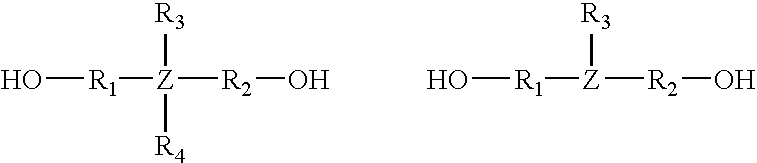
O[R1][Z]([R2]O)([R3])[R4].O[R1][Z]([R2]O)[R3]
